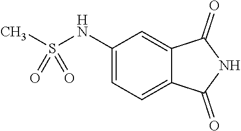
C1(NS(C)(=O)=O)=CC=C2C(=C1)C(=O)NC2=O
